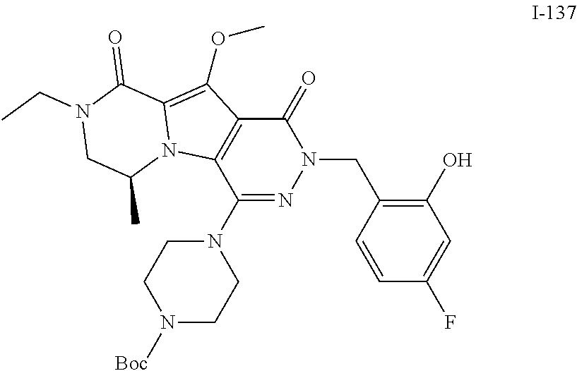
C(N1C(=O)C2=C(C(N3CCN([Boc])CC3)=N1)N1C(=C2OC)C(=O)N(CC)CC1C)C1=C(O)C=C(F)C=C1
